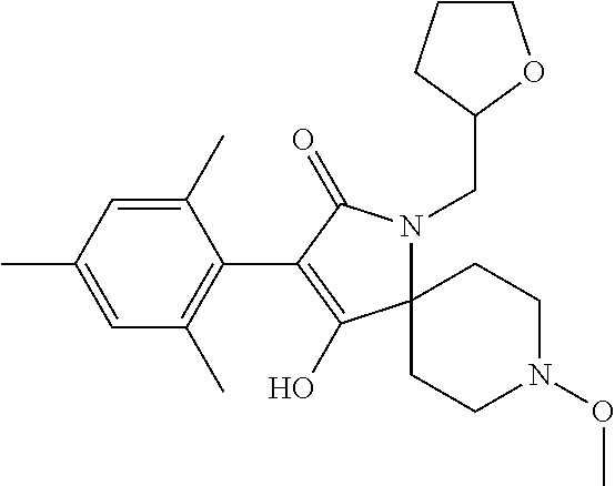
C12(N(CC3CCCO3)C(=O)C(C3=C(C)C=C(C)C=C3C)=C1O)CCN(OC)CC2
